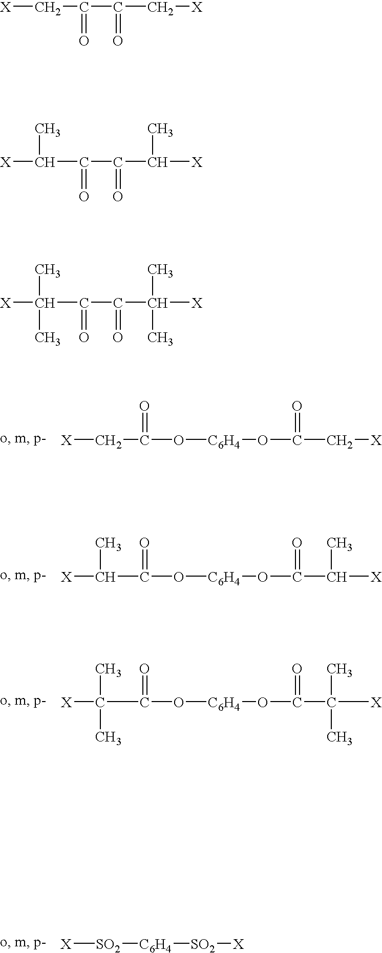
[X]CC(O[C6H4]OC(C[X])=O)=O.[X]C(C(O[C6H4]OC(C([X])C)=O)=O)C.[X]C(C(O[C6H4]OC(C([X])(C)C)=O)=O)(C)C.[X][SO2][C6H4][SO2][X].[X]CC(C(C[X])=O)=O.[X]C(C(C(C([X])C)=O)=O)C.[X]C(C(C(C([X])(C)C)=O)=O)(C)C
